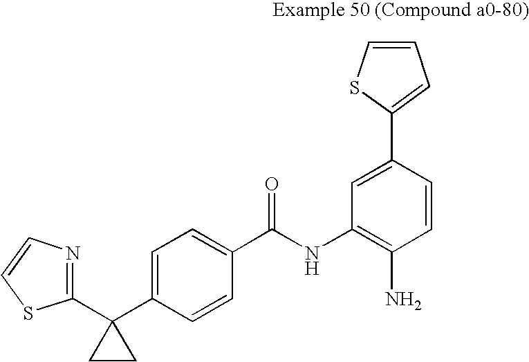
C1(C2(C3=CC=C(C(NC4=C(N)C=CC(C5=CC=CS5)=C4)=O)C=C3)CC2)=NC=CS1
